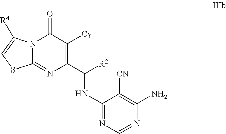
C1(NC(C2=C([Cy])C(=O)N3C(=N2)SC=C3[R4])[R2])=NC=NC(N)=C1[CN]
